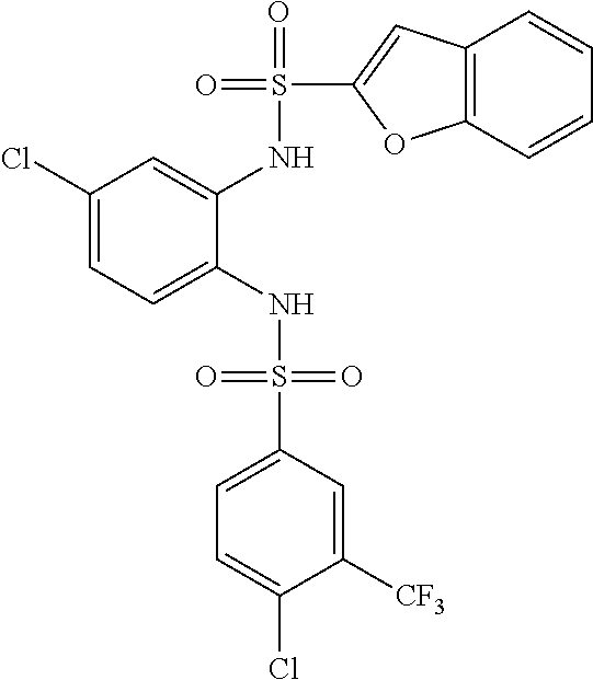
C1(Cl)=CC=C(NS(=O)(=O)C2=CC=C(Cl)C([CF3])=C2)C(NS(=O)(C2=CC3=C(O2)C=CC=C3)=O)=C1
